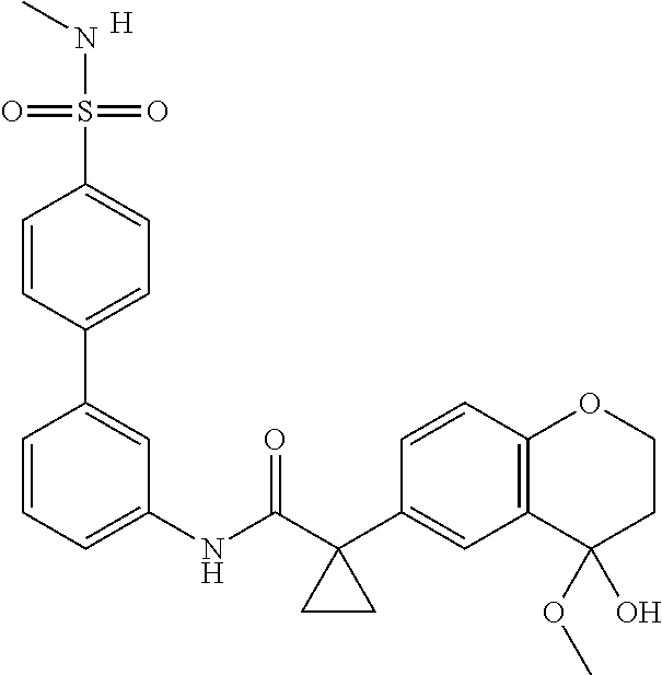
C1=CC=C(NC(C2(C3=CC4=C(C=C3)OCCC4(O)OC)CC2)=O)C=C1C1=CC=C(S(=O)(=O)NC)C=C1.[H]
